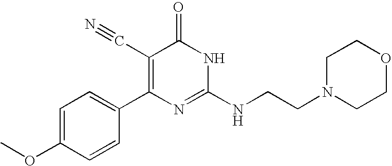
C1=CC(C2=C(C#N)C(=O)NC(NCCN3CCOCC3)=N2)=CC=C1OC
